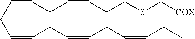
C(CC=CCC=CCC=CCC)=CCC=CCCSC[COX]
